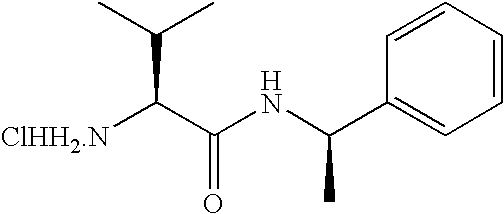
[ClHH2.N]C(C(NC(C1=CC=CC=C1)C)=O)C(C)C
